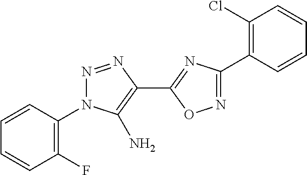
C1=CC(N2N=NC(C3=NC(C4=C(Cl)C=CC=C4)=NO3)=C2N)=C(F)C=C1
